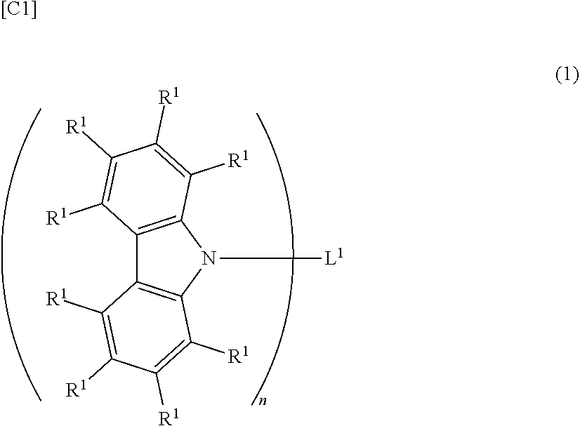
C12=C(N([L1])C3=C1C([R1])=C([R1])C([R1])=C3[R1])C([R1])=C([R1])C([R1])=C2[R1].[[C1]]
